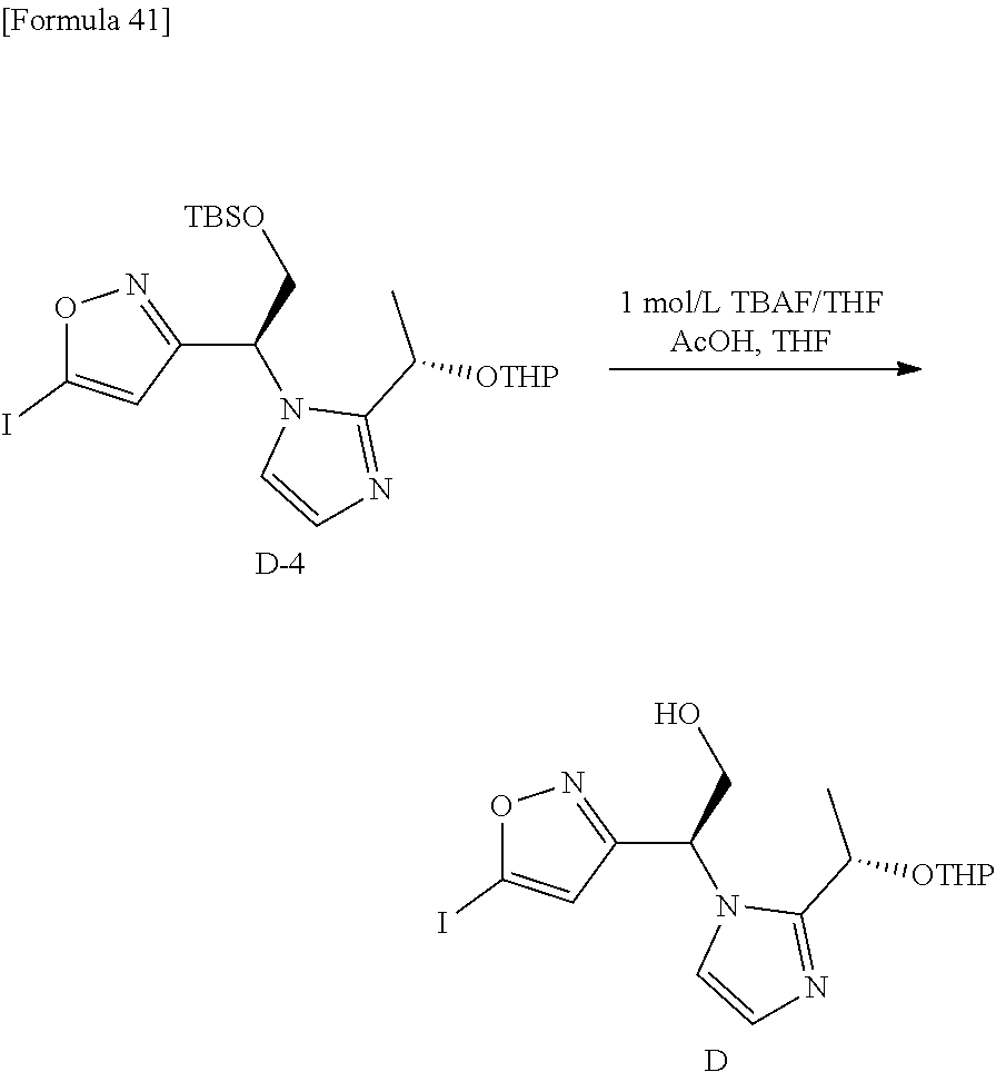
C1(C(N2C=CN=C2C([OTHP])C)C[TBSO])=NOC(I)=C1.[D].C1(C(N2C=CN=C2C([OTHP])C)CO)=NOC(I)=C1.[D]
